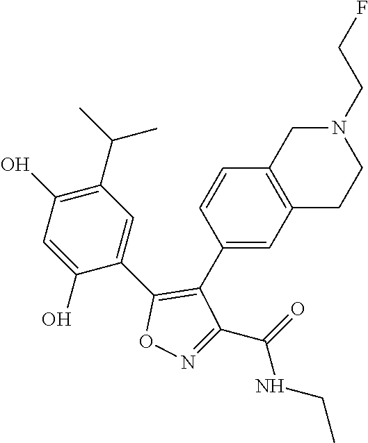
C1(O)=C(C(C)C)C=C(C2=C(C3=CC4=C(C=C3)CN(CCF)CC4)C(C(=O)NCC)=NO2)C(O)=C1
